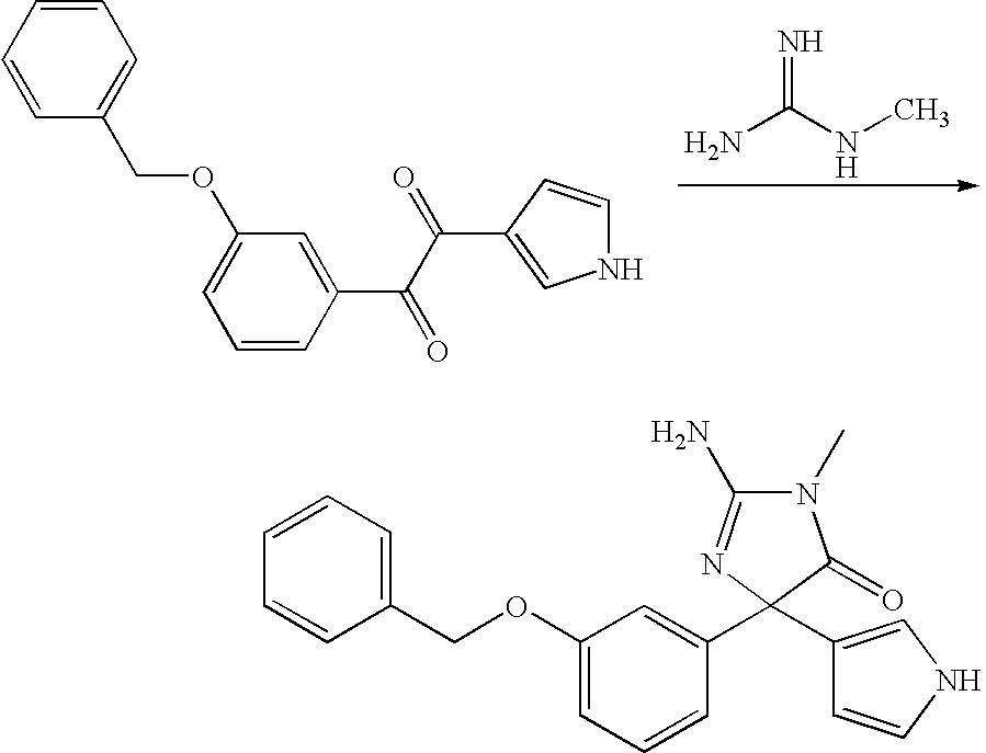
C1=CC(C(C(=O)C2=CNC=C2)=O)=CC(OCC2=CC=CC=C2)=C1.NC(NC)=N.C1(OCC2=CC=CC=C2)=CC=CC(C2(C3=CNC=C3)C(=O)N(C)C(N)=N2)=C1
